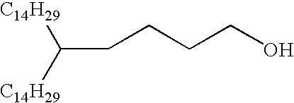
C(CCCO)C([C14H29])[C14H29]
